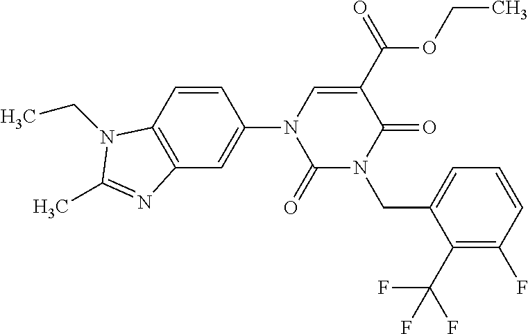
C1(=O)N(CC2=CC=CC(F)=C2C(F)(F)F)C(=O)C(C(OCC)=O)=CN1C1=CC2=C(C=C1)N(CC)C(C)=N2
